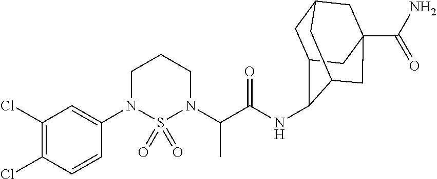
C1(N2CCCN(C(C(=O)NC3C4CC5CC(C(N)=O)(CC3C5)C4)C)S2(=O)=O)=CC(Cl)=C(Cl)C=C1
